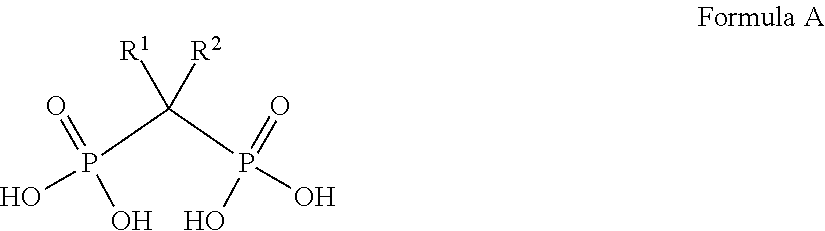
P(C(P(=O)(O)O)([R2])[R1])(=O)(O)O
